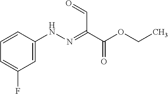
C1=CC(NN=C(C(OCC)=O)C=O)=CC(F)=C1
